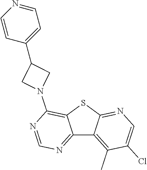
C12=NC=NC(N3CC(C4=CC=NC=C4)C3)=C1SC1=NC=C(Cl)C(C)=C21
